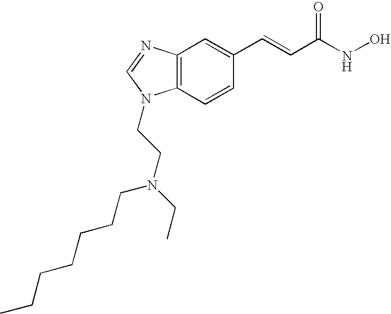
C12=C(C=CC(C=CC(=O)NO)=C1)N(CCN(CCCCCCC)CC)C=N2
